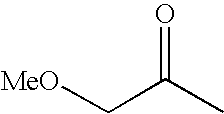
O=C(C)C[MeO]
